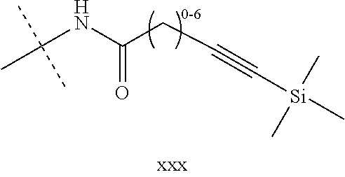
C(NC(=O)CC#C[Si](C)(C)C)(C)(C)C
